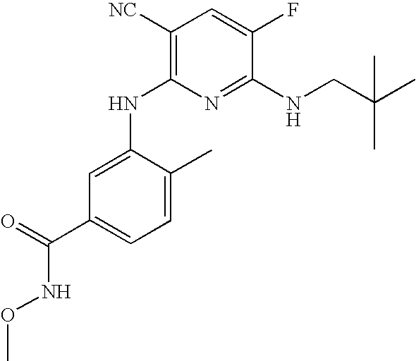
C1([NC])=C(NC2=CC(C(=O)NOC)=CC=C2C)N=C(NCC(C)(C)C)C(F)=C1
